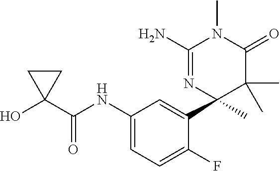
C(NC1=CC=C(F)C(C2(C)C(C)(C)C(=O)N(C)C(N)=N2)=C1)(C1(O)CC1)=O
